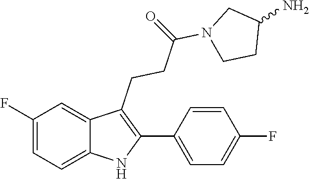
N1(C(CCC2=C(C3=CC=C(F)C=C3)NC3=CC=C(F)C=C23)=O)CCC(N)C1
